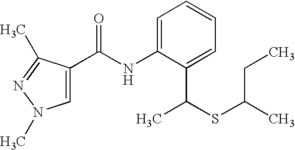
C1=C(C(NC2=CC=CC=C2C(SC(C)CC)C)=O)C(C)=NN1C
